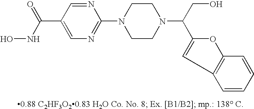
N1=CC(C(NO)=O)=CN=C1N1CCN(C(CO)C2=CC3=C(O2)C=CC=C3)CC1
